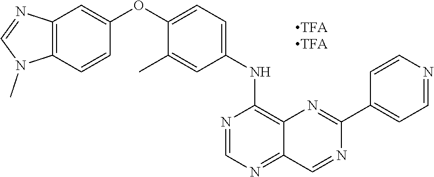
C12=C(C=CC(OC3=CC=C(NC4=C5C(=NC=N4)C=NC(C4=CC=NC=C4)=N5)C=C3C)=C1)N(C)C=N2
